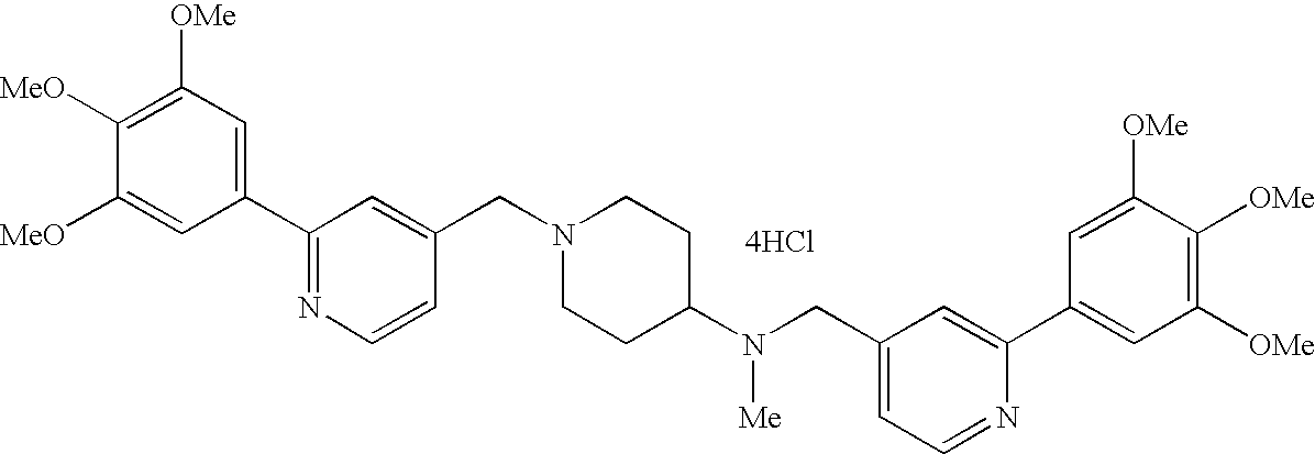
C1(C2=NC=CC(CN3CCC(N(CC4=CC=NC(C5=CC([OMe])=C([OMe])C([OMe])=C5)=C4)[Me])CC3)=C2)=CC([OMe])=C([MeO])C([MeO])=C1.[4HCl]
